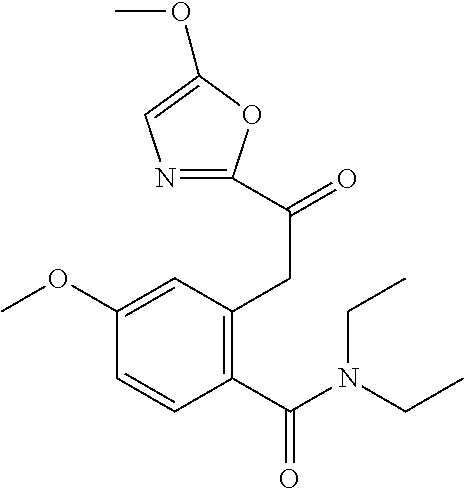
C1(CC(=O)C2=NC=C(OC)O2)=C(C(N(CC)CC)=O)C=CC(OC)=C1
